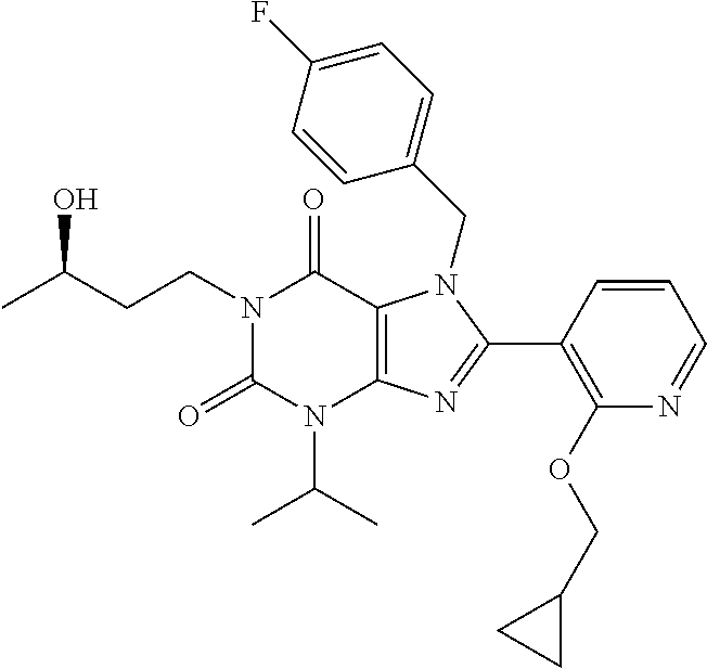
CC(CCN1C(=O)N(C(C)C)C2=C(C1=O)N(CC1=CC=C(F)C=C1)C(C1=C(OCC3CC3)N=CC=C1)=N2)O
